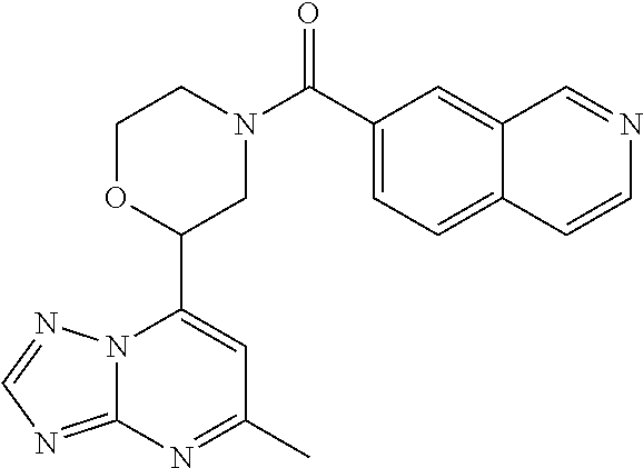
N12C(=NC=N1)N=C(C)C=C2C1CN(C(=O)C2=CC=C3C(=C2)C=NC=C3)CCO1
